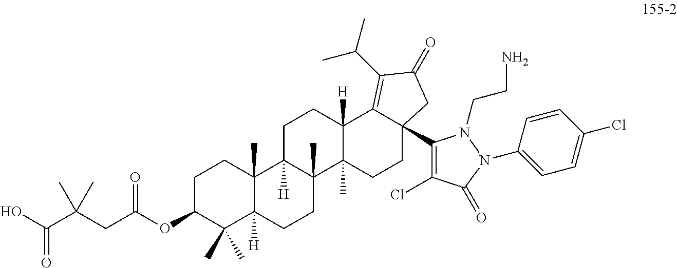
C1C(OC(CC(C(O)=O)(C)C)=O)C(C)(C)C2([H])C(C)(C1)C1([H])C(C)(CC2)C2(C)C([H])(CC1)C1=C(C(C)C)C(=O)CC1(C1=C(Cl)C(=O)N(C3=CC=C(Cl)C=C3)N1CCN)CC2
